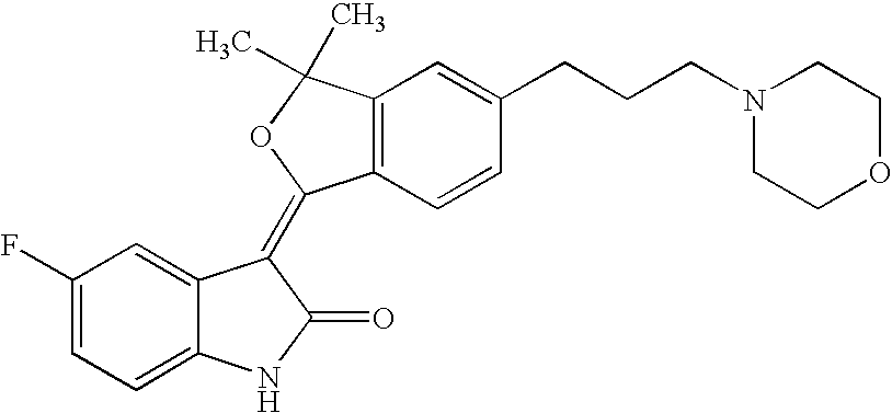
C1=C2C(=CC=C1F)NC(=O)C2=C1C2=C(C=C(CCCN3CCOCC3)C=C2)C(C)(C)O1
